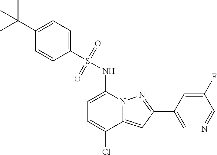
C1=C(NS(C2=CC=C(C(C)(C)C)C=C2)(=O)=O)N2C(=CC(C3=CN=CC(F)=C3)=N2)C(Cl)=C1
